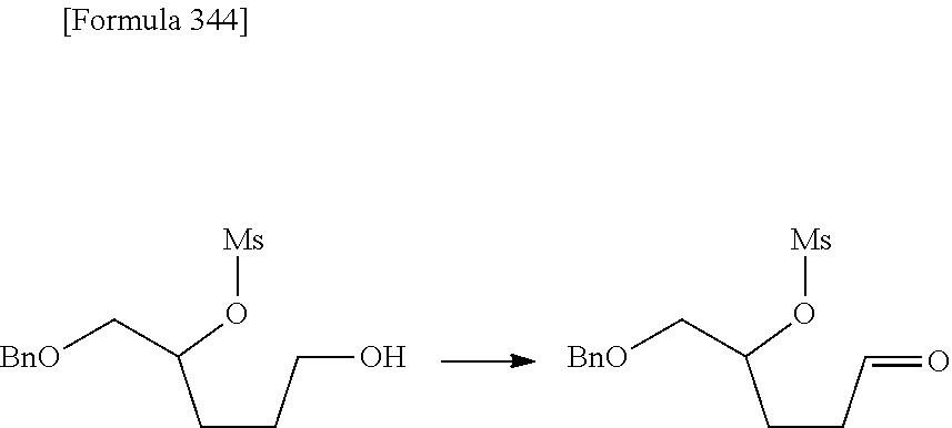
[BnO]CC(CCCO)O[Ms].[BnO]CC(CCC=O)O[Ms]
